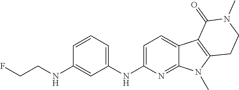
N(C1=CC=C2C(=N1)N(C)C1=C2C(=O)N(C)CC1)C1=CC=CC(NCCF)=C1
